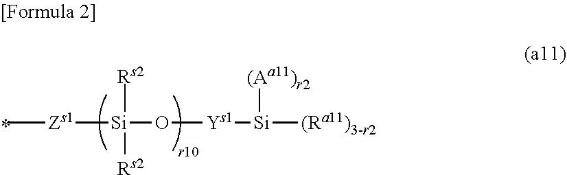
C[Zs1][Si](O[Ys1][Si]([(Ra11)3-r2])[(Aa11)r2])([Rs2])[Rs2]
